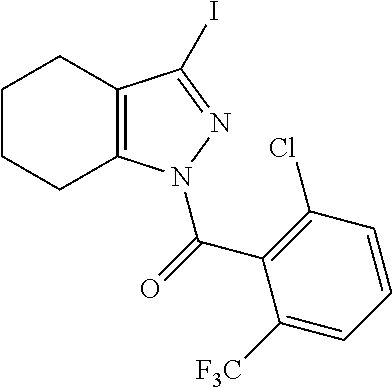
C1CCC2=C(C1)C(I)=NN2C(=O)C1=C(Cl)C=CC=C1[F3C]
